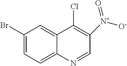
C1(Br)=CC=C2C(=C1)C(Cl)=C([N+]([O-])=O)C=N2
